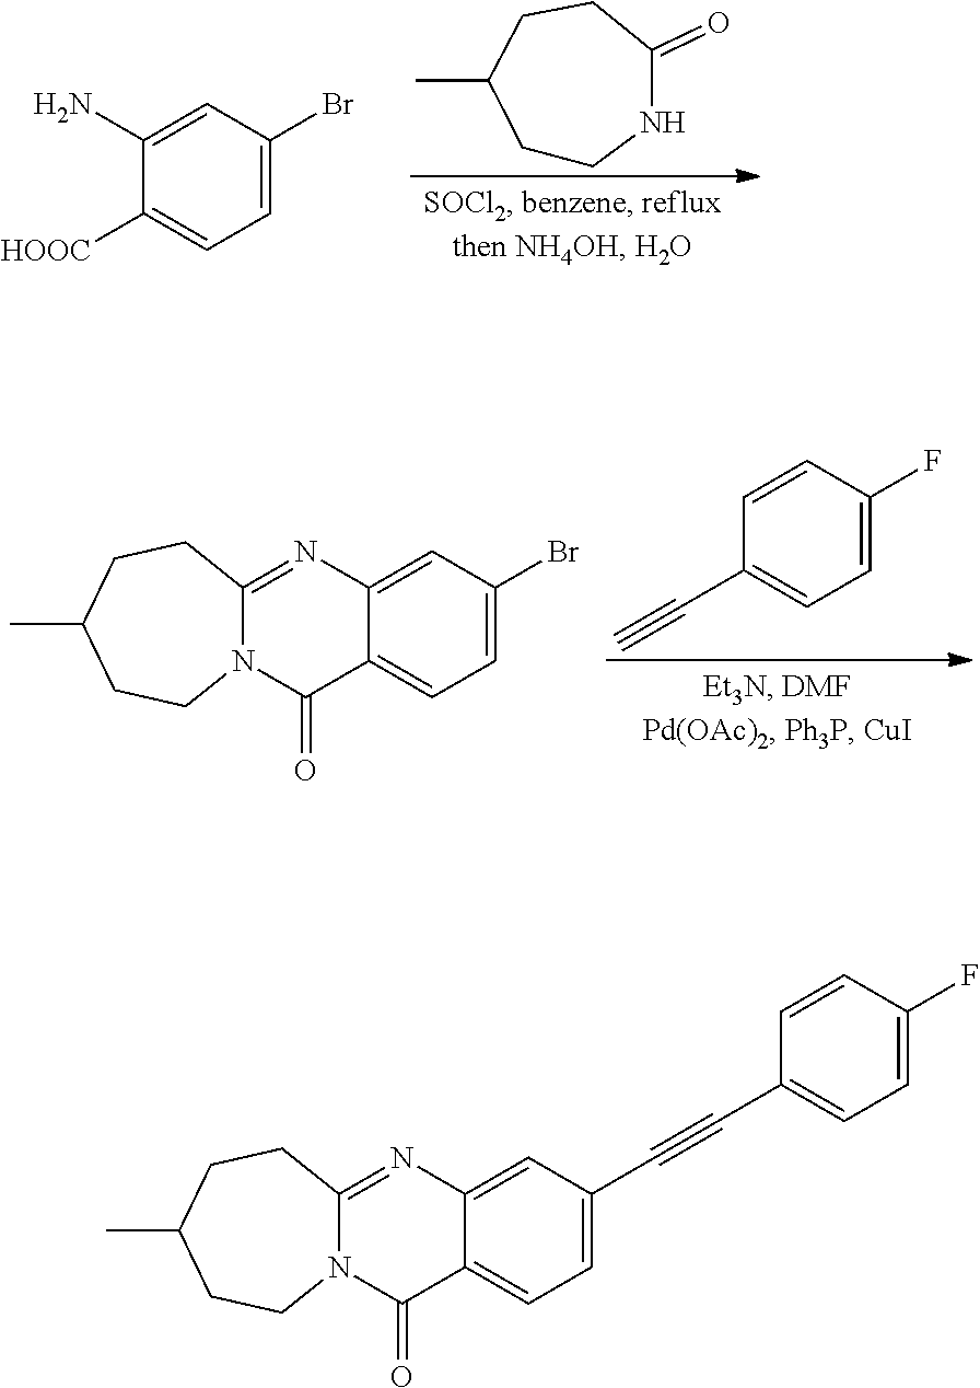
C1CNC(=O)CCC1C.C1(N)=CC(Br)=CC=C1[HOOC].C1=CC(F)=CC=C1C#C.C12=NC3=CC(Br)=CC=C3C(=O)N1CCC(C)CC2.C12=NC3=CC(C#CC4=CC=C(F)C=C4)=CC=C3C(=O)N1CCC(C)CC2
